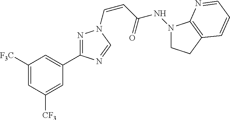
C1([F3C])=CC([CF3])=CC(C2=NN(C=CC(NN3CCC4=C3N=CC=C4)=O)C=N2)=C1
